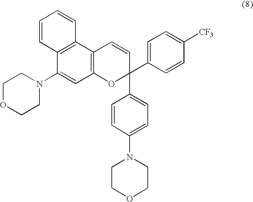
C1(N2CCOCC2)=CC2=C(C3=C1C=CC=C3)C=CC(C1=CC=C([CF3])C=C1)(C1=CC=C(N3CCOCC3)C=C1)O2
